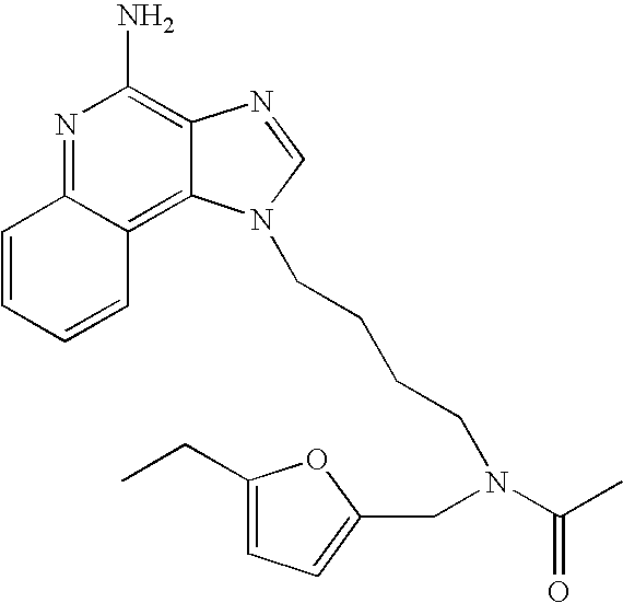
N1=C2C(=C3C(=C1N)N=CN3CCCCN(C(C)=O)CC1=CC=C(CC)O1)C=CC=C2
